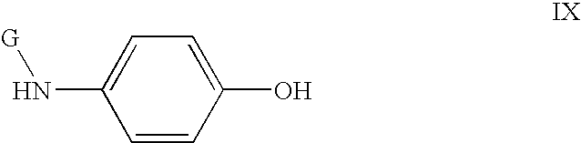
C1=CC(O)=CC=C1N[G]
